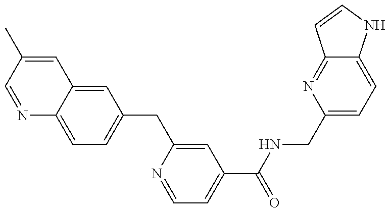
N1=CC(C)=CC2=CC(CC3=CC(C(NCC4=CC=C5C(=N4)C=CN5)=O)=CC=N3)=CC=C12
